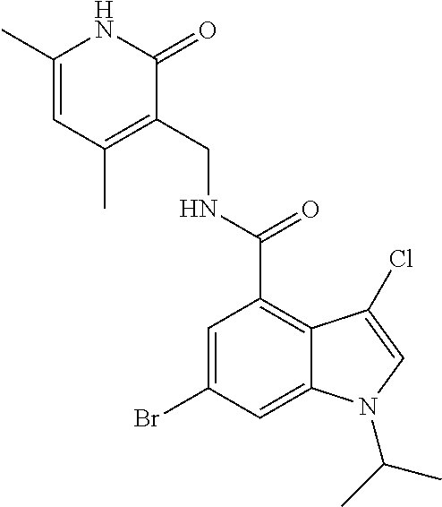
C1=C(C)NC(=O)C(CNC(C2=C3C(=CC(Br)=C2)N(C(C)C)C=C3Cl)=O)=C1C
